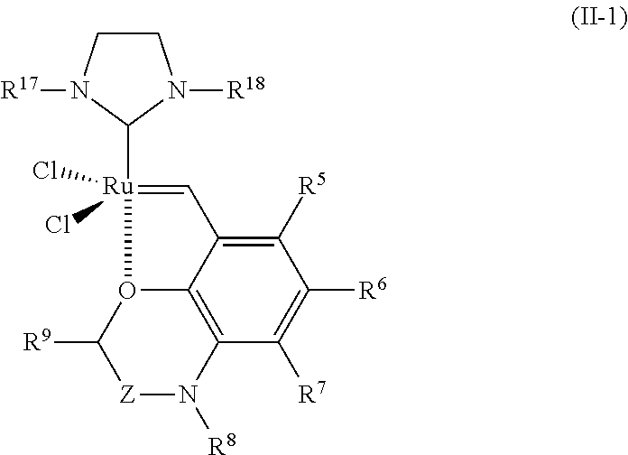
C12=C3C([R7])=C([R6])C([R5])=C1C=[Ru](Cl)(C1N([R17])CCN1[R18])(Cl)O2C([R9])[Z]N3[R8]
